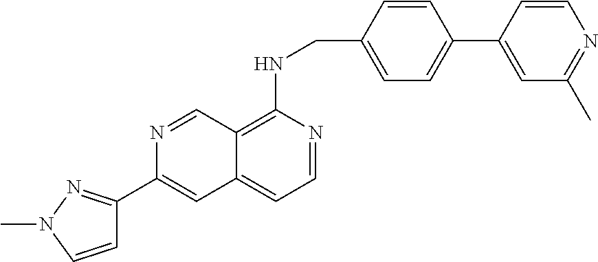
C1=CC(CNC2=C3C(=CC=N2)C=C(C2=NN(C)C=C2)N=C3)=CC=C1C1=CC(C)=NC=C1
